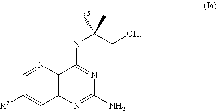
C12=C(N=C(N)N=C1NC(C[OH])(C)[R5])C=C([R2])C=N2
